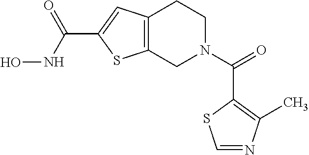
C12=C(CN(C(=O)C3=C(C)N=CS3)CC1)SC(C(NO)=O)=C2
